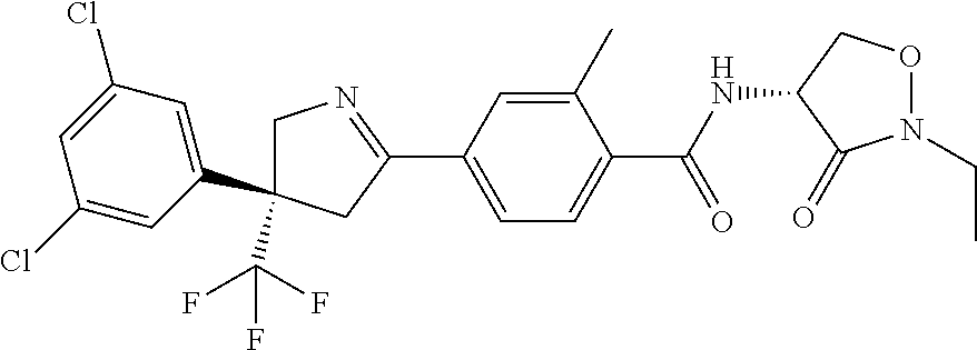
C1C(C2=CC(Cl)=CC(Cl)=C2)(C(F)(F)F)CC(C2=CC=C(C(=O)NC3C(=O)N(CC)OC3)C(C)=C2)=N1
